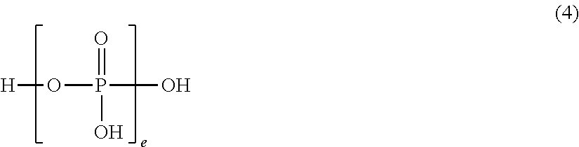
O(P(O)(=O)O)[H]
